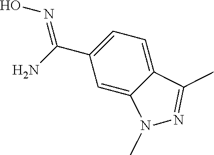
C1=C(C(=NO)N)C=C2C(=C1)C(C)=NN2C
